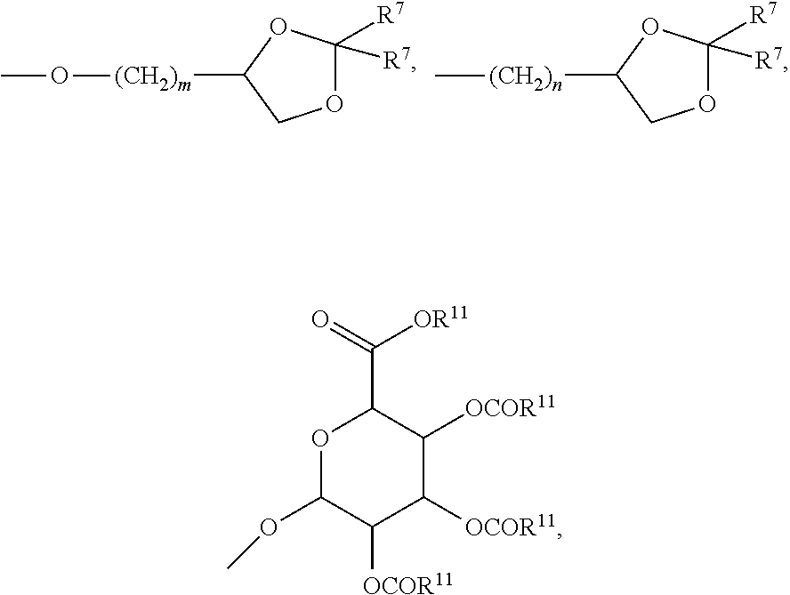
O1C([R7])([R7])OC([(CH2)m]OC)C1.O1C([R7])([R7])OC([(CH2)n]C)C1.O1C(OC)C([OCOR11])C([OCOR11])C([OCOR11])C1C([OR11])=O
